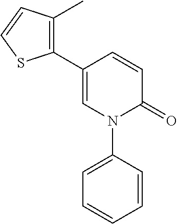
C1(C2=C(C)C=CS2)=CN(C2=CC=CC=C2)C(=O)C=C1
